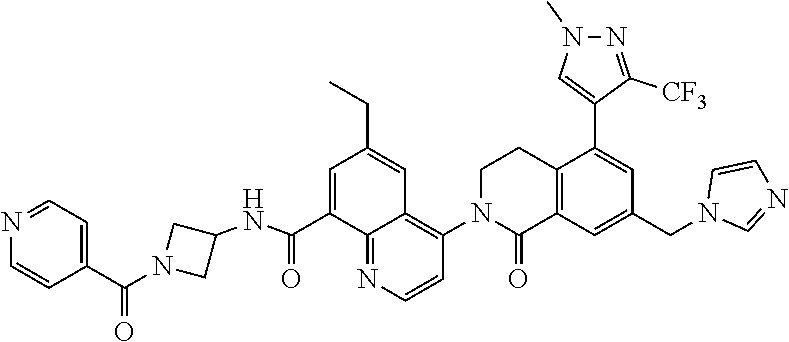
C1(NC(C2=CC(CC)=CC3=C(N4C(=O)C5=C(CC4)C(C4=CN(C)N=C4[CF3])=CC(CN4C=NC=C4)=C5)C=CN=C23)=O)CN(C(C2=CC=NC=C2)=O)C1
